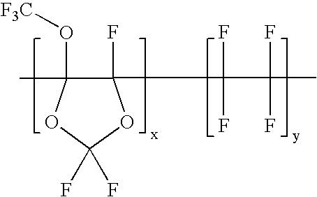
O1C(F)(F)OC(F)(C(F)(F)C(F)(F)C)C1(C)O[F3C]
